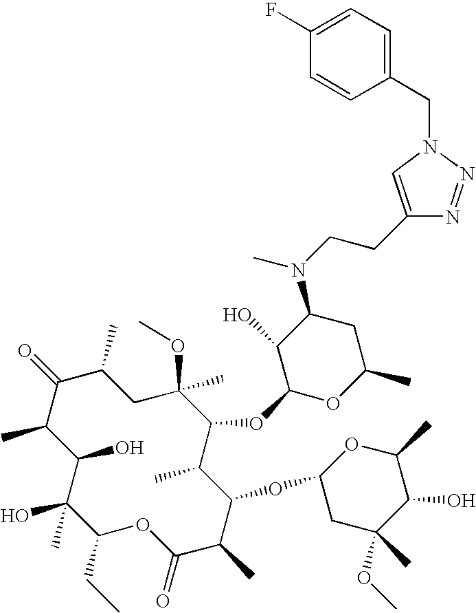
C1(O)C(C)C(=O)C(C)CC(C)(OC)C(OC2OC(C)CC(N(CCC3=CN(CC4=CC=C(F)C=C4)N=N3)C)C2O)C(C)C(OC2CC(OC)(C)C(O)C(C)O2)C(C)C(=O)OC(CC)C1(O)C
